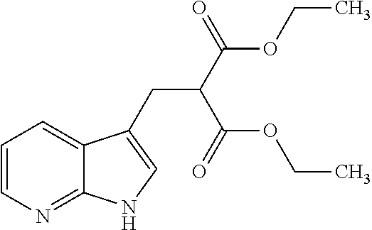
C1=CN=C2C(=C1)C(CC(C(OCC)=O)C(OCC)=O)=CN2
